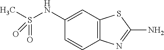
C1(NS(C)(=O)=O)=CC2=C(C=C1)N=C(N)S2
